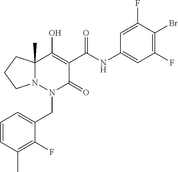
C1=CC(C)=C(F)C(CN2C(=O)C(C(=O)NC3=CC(F)=C(Br)C(F)=C3)=C(O)C3(C)N2CCC3)=C1
